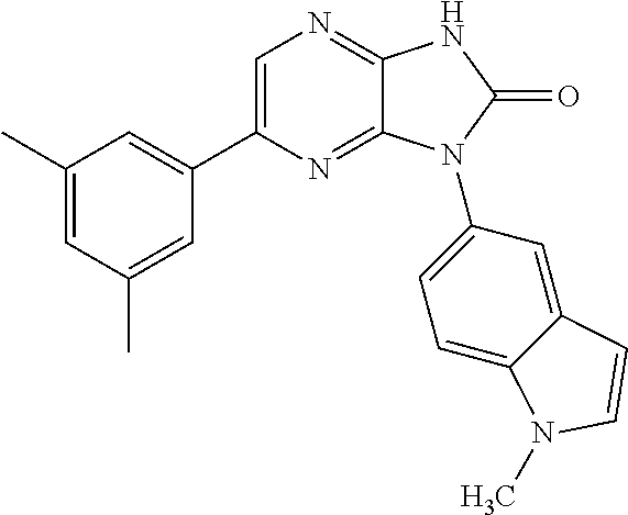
C1=C(C2=CC(C)=CC(C)=C2)N=C2C(=N1)NC(=O)N2C1=CC=C2C(=C1)C=CN2C
